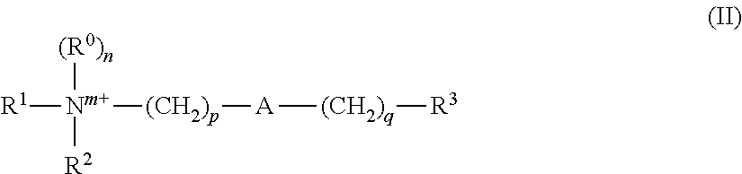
[R1][Nm+]([(CH2)p][A][(CH2)q][R3])([(R0)n])[R2]
